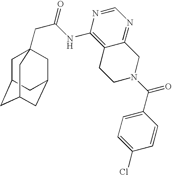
C1C2CC3CC(CC1(CC(=O)NC1=C4C(=NC=N1)CN(C(C1=CC=C(Cl)C=C1)=O)CC4)C3)C2
